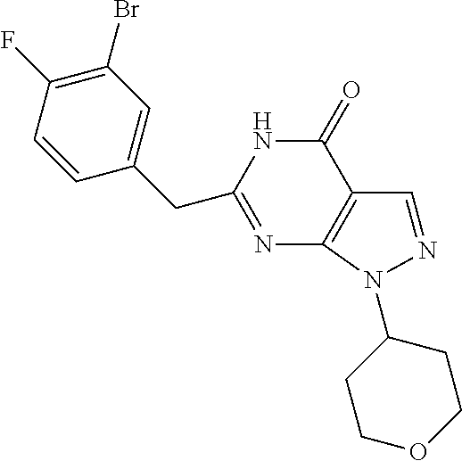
C(C1=NC2=C(C(=O)N1)C=NN2C1CCOCC1)C1=CC(Br)=C(F)C=C1
